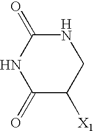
C1(=O)C([X1])CNC(=O)N1
